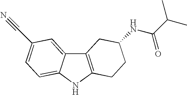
C12=C(NC3=CC=C(C#N)C=C13)CCC(NC(C(C)C)=O)C2
